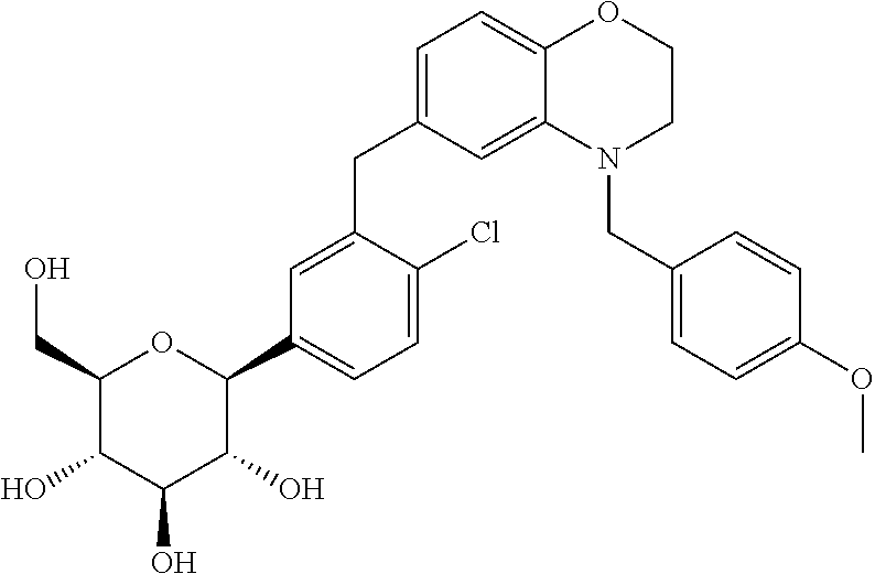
C1=C(CC2=CC=C3C(=C2)N(CC2=CC=C(OC)C=C2)CCO3)C(Cl)=CC=C1C1C(O)C(O)C(O)C(CO)O1
